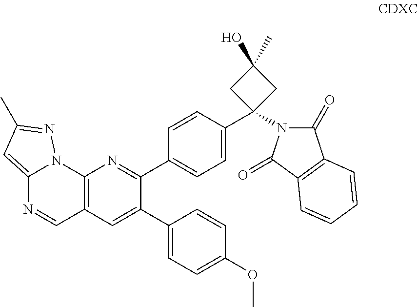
C12=CC(C)=NN1C1=C(C=N2)C=C(C2=CC=C(OC)C=C2)C(C2=CC=C(C3(N4C(=O)C5=C(C4=O)C=CC=C5)CC(C)(O)C3)C=C2)=N1
